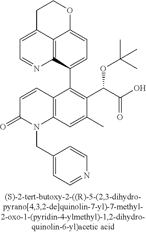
C1C2=CC=NC3=C2C(=CC=C3C2=C(C(C(=O)O)OC(C)(C)C)C(C)=CC3=C2C=CC(=O)N3CC2=CC=NC=C2)OC1
